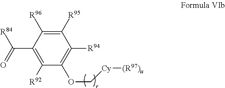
C1([R92])=C(C([R84])=O)C([R96])=C([R95])C([R94])=C1OC[Cy][(R97)u]
